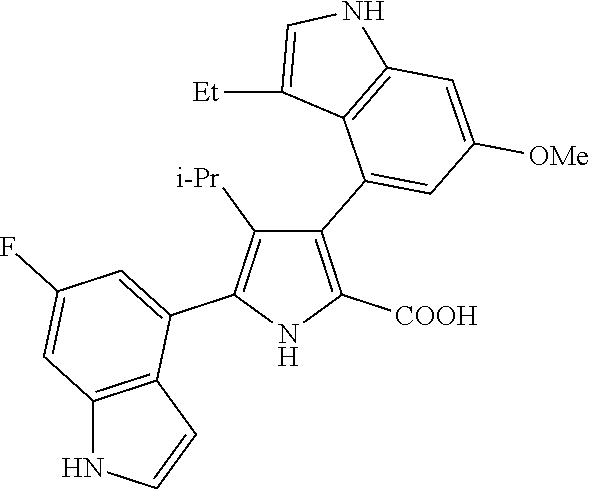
C1(C2=CC([OMe])=CC3=C2C([Et])=CN3)=C([COOH])NC(C2=CC(F)=CC3=C2C=CN3)=C1[i-Pr]
